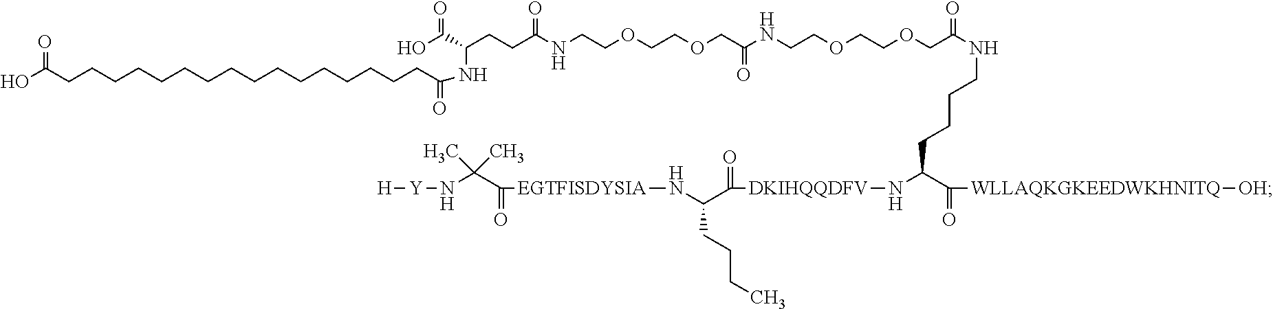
C(CCCC(C(=O)[WLLAQKGKEEDWKHNITQ][OH])N[DKIHQQDFV]C(C(CCCC)N[EGTFISDYSIA]C(C(N[Y][H])(C)C)=O)=O)NC(COCCOCCNC(COCCOCCNC(CCC(NC(CCCCCCCCCCCCCCCCC(O)=O)=O)C(=O)O)=O)=O)=O
